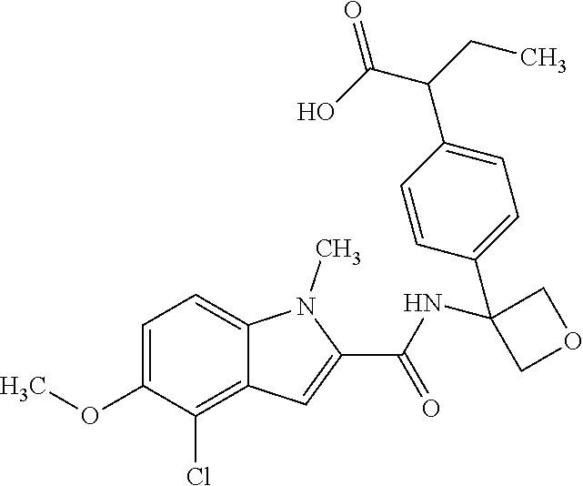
C1=C(OC)C(Cl)=C2C(=C1)N(C)C(C(=O)NC1(C3=CC=C(C(C(O)=O)CC)C=C3)COC1)=C2
